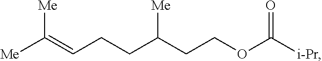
[Me]C(=CCCC(CCOC([i-Pr])=O)[Me])[Me]
